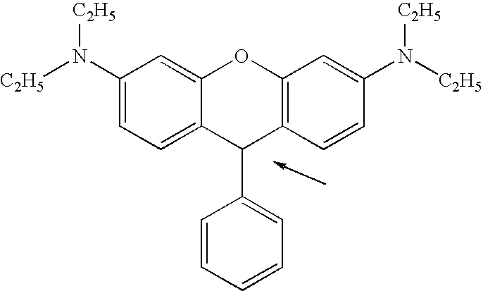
C1(N([C2H5])[C2H5])=CC=C2C(=C1)OC1=C(C2C2=CC=CC=C2)C=CC(N([C2H5])[C2H5])=C1
